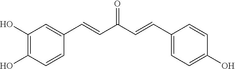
C1(O)=C(O)C=CC(C=CC(C=CC2=CC=C(O)C=C2)=O)=C1
